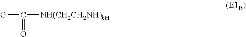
[G]C(=O)[NH(CH2CH2NH)kH]
